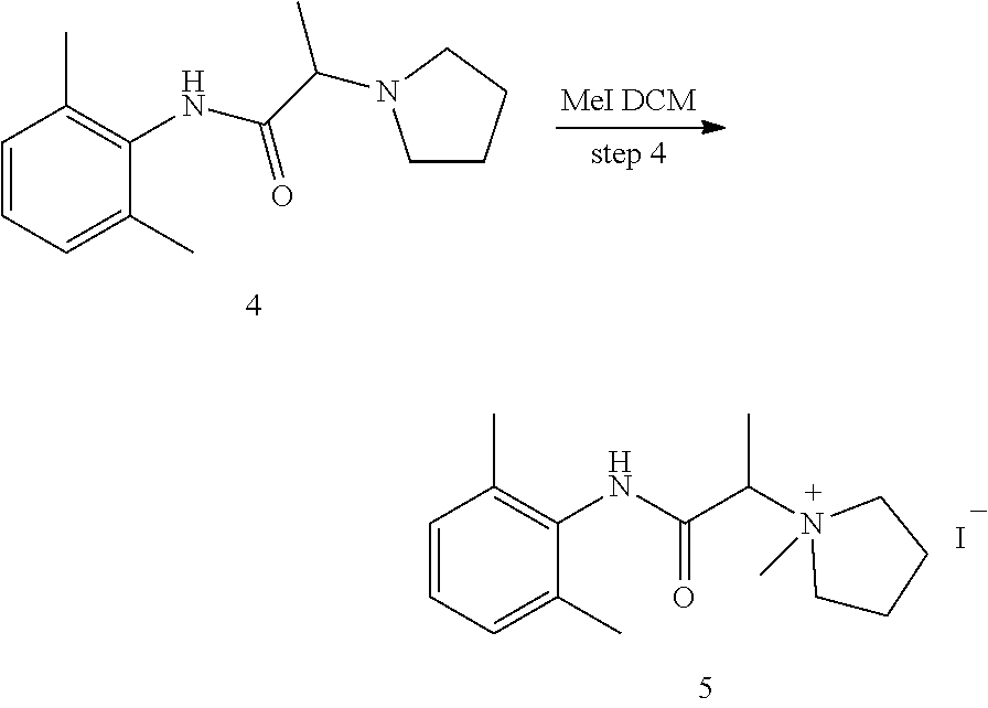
C1=CC=C(C)C(NC(C(C)N2CCCC2)=O)=C1C.I.C1=CC=C(C)C(NC(C(C)N2(C)CCCC2)=O)=C1C
